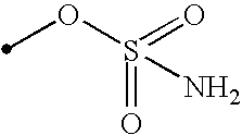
O(S(=O)(=O)N)C
